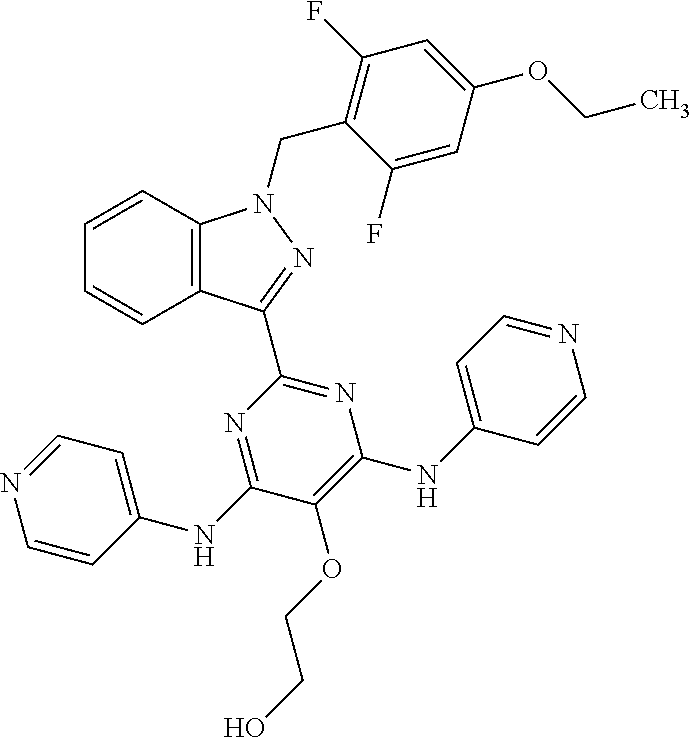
C12=C(C=CC=C1)N(CC1=C(F)C=C(OCC)C=C1F)N=C2C1=NC(NC2=CC=NC=C2)=C(OCCO)C(NC2=CC=NC=C2)=N1
